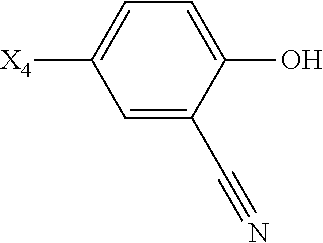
C1=C(C#N)C(O)=CC=C1[X4]
